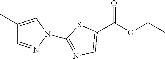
C1(C(OCC)=O)=CN=C(N2N=CC(C)=C2)S1
